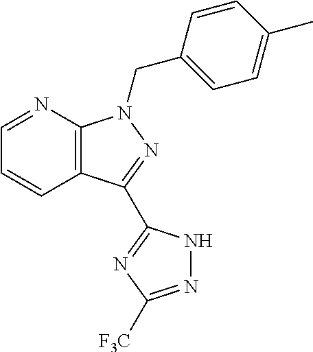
C1=NC2=C(C=C1)C(C1=NC([F3C])=NN1)=NN2CC1=CC=C(C)C=C1
